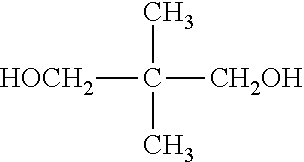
[HOCH2]C([CH2OH])(C)C
